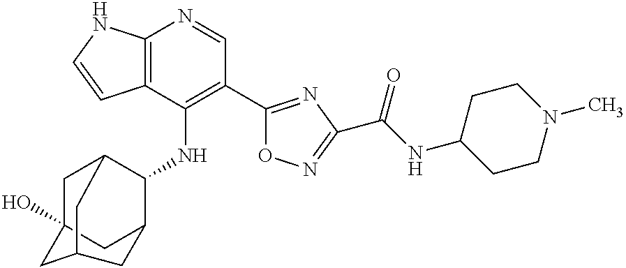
C12=C(C(NC3C4CC5(O)CC3CC(C5)C4)=C(C3=NC(C(NC4CCN(C)CC4)=O)=NO3)C=N1)C=CN2
